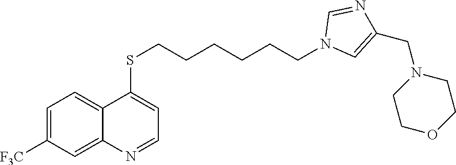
C1=C([F3C])C=C2C(=C1)C(SCCCCCCN1C=C(CN3CCOCC3)N=C1)=CC=N2
